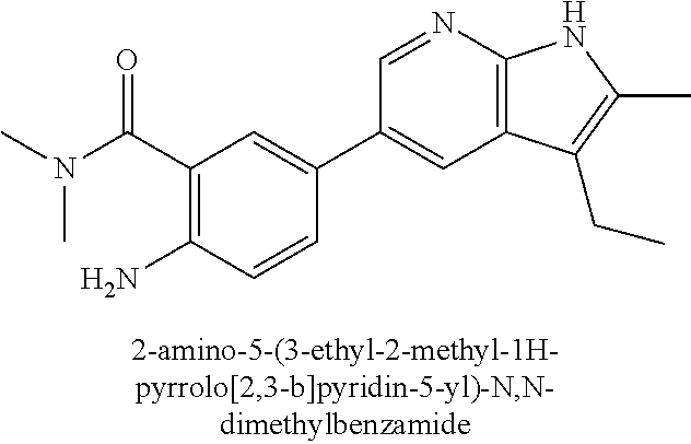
C(C1=C(N)C=CC(C2=CC3=C(N=C2)NC(C)=C3CC)=C1)(=O)N(C)C
